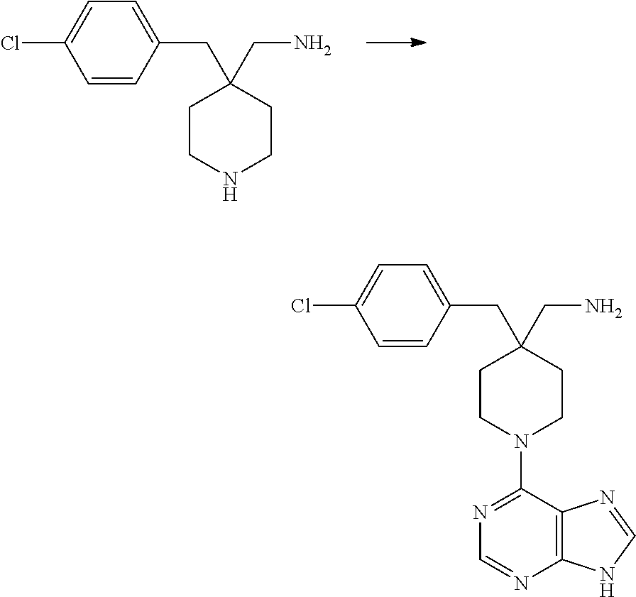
N1CCC(CN)(CC2=CC=C(Cl)C=C2)CC1.C12=C(C(N3CCC(CN)(CC4=CC=C(Cl)C=C4)CC3)=NC=N1)N=CN2
